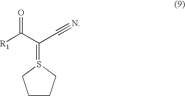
C1CCS(=C(C#N)C([R1])=O)C1
